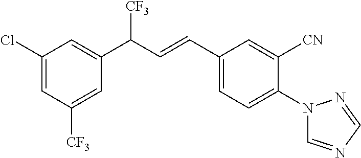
C1(Cl)=CC([CF3])=CC(C([CF3])C=CC2=CC=C(N3C=NC=N3)C([CN])=C2)=C1
